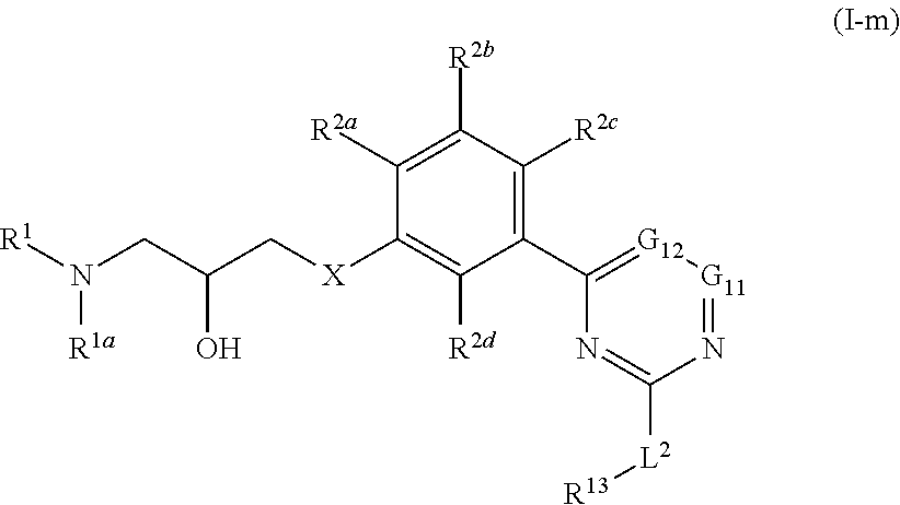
[R1]N(CC(C[X]C1=C([R2d])C(C2=[G12][G11]=NC([L2][R13])=N2)=C([R2c])C([R2b])=C1[R2a])O)[R1a]
